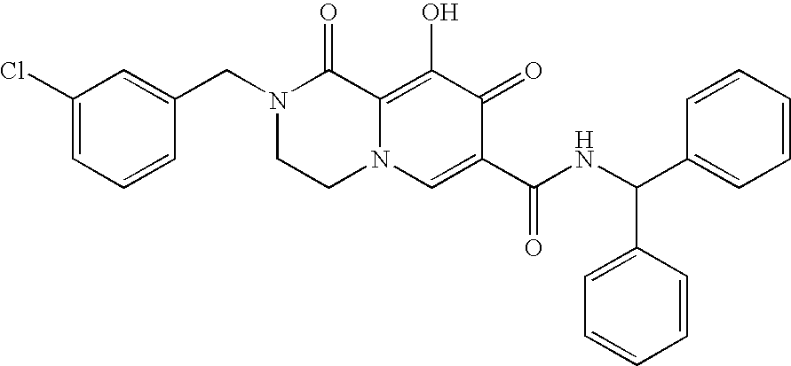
C1(Cl)=CC=CC(CN2CCN3C(=C(O)C(=O)C(C(NC(C4=CC=CC=C4)C4=CC=CC=C4)=O)=C3)C2=O)=C1
